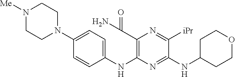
C1(N2CCN([Me])CC2)=CC=C(NC2=C(C(N)=O)N=C([iPr])C(NC3CCOCC3)=N2)C=C1
